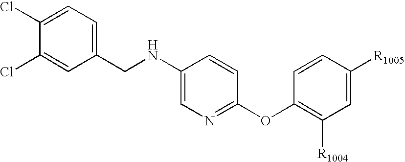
C1(CNC2=CN=C(OC3=C([R1004])C=C([R1005])C=C3)C=C2)=CC=C(Cl)C(Cl)=C1
